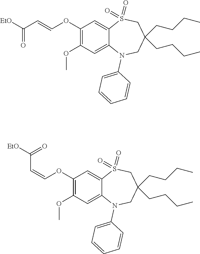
[EtO]C(C=COC1=C(OC)C=C2C(=C1)S(=O)(=O)CC(CCCC)(CCCC)CN2C1=CC=CC=C1)=O.C(OC1=C(OC)C=C2C(=C1)S(=O)(=O)CC(CCCC)(CCCC)CN2C1=CC=CC=C1)=CC([EtO])=O
